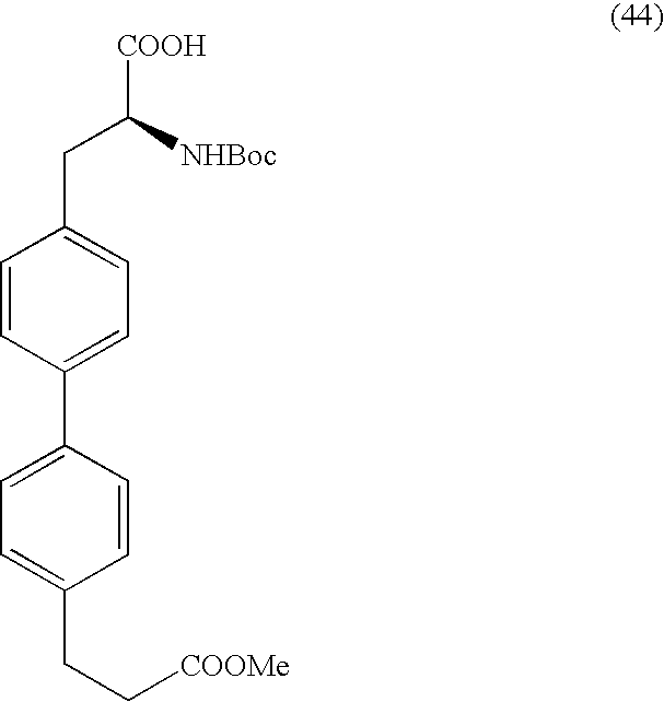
C1=CC(C2=CC=C(CC[COOMe])C=C2)=CC=C1CC([COOH])[NHBoc]
